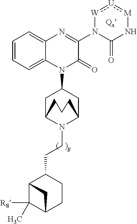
C1=CC=C2C(=C1)N=C(N1C(=O)N[M]:[U]:[W]1)C(=O)N2C1CC2N(CCC3C4C(C)([R8])C(CC3)C4)C(C1)CCC2
